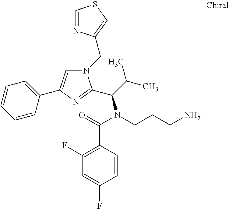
N1(CC2=CSC=N2)C=C(C2=CC=CC=C2)N=C1C(C(C)C)N(CCCN)C(=O)C1=C(F)C=C(F)C=C1
